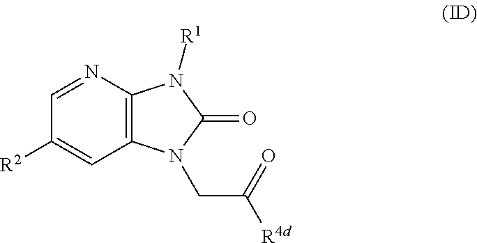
C1([R2])=CC2=C(N=C1)N([R1])C(=O)N2CC(=O)[R4d]
